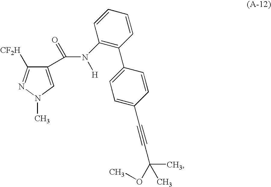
C1(C(N([H])C2=C(C3=CC=C(C#CC(C)(OC)C)C=C3)C=CC=C2)=O)=CN(C)N=C1[CF2H]
